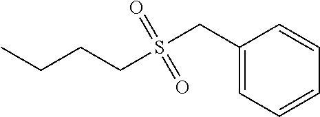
C1(CS(CCCC)(=O)=O)=CC=CC=C1
